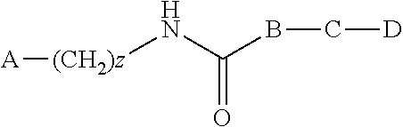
B(C(=O)N[(CH2)z][A])C[D]
